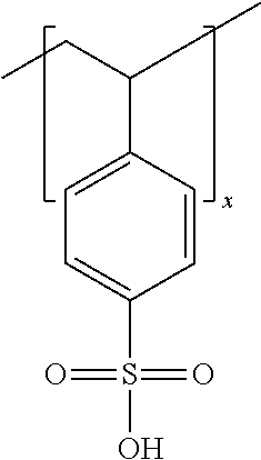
C1(C(CC)C)=CC=C(S(O)(=O)=O)C=C1
